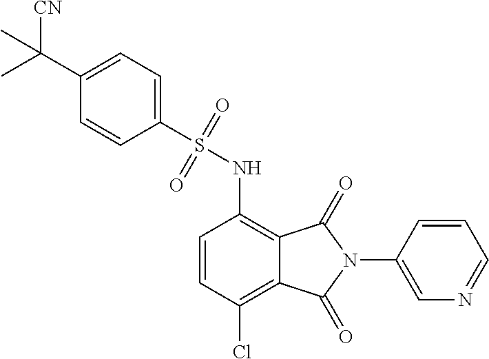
C1=CC(Cl)=C2C(=C1NS(C1=CC=C(C(C)([CN])C)C=C1)(=O)=O)C(=O)N(C1=CN=CC=C1)C2=O
